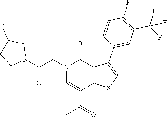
O=C(C1=CN(CC(N2CCC(F)C2)=O)C(=O)C2=C1SC=C2C1=CC(C(F)(F)F)=C(F)C=C1)C
